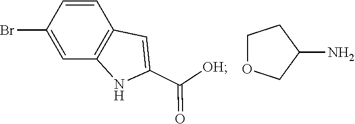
C12=C(C=CC(Br)=C1)C=C(C(=O)[OH])N2.C1(N)CCOC1
